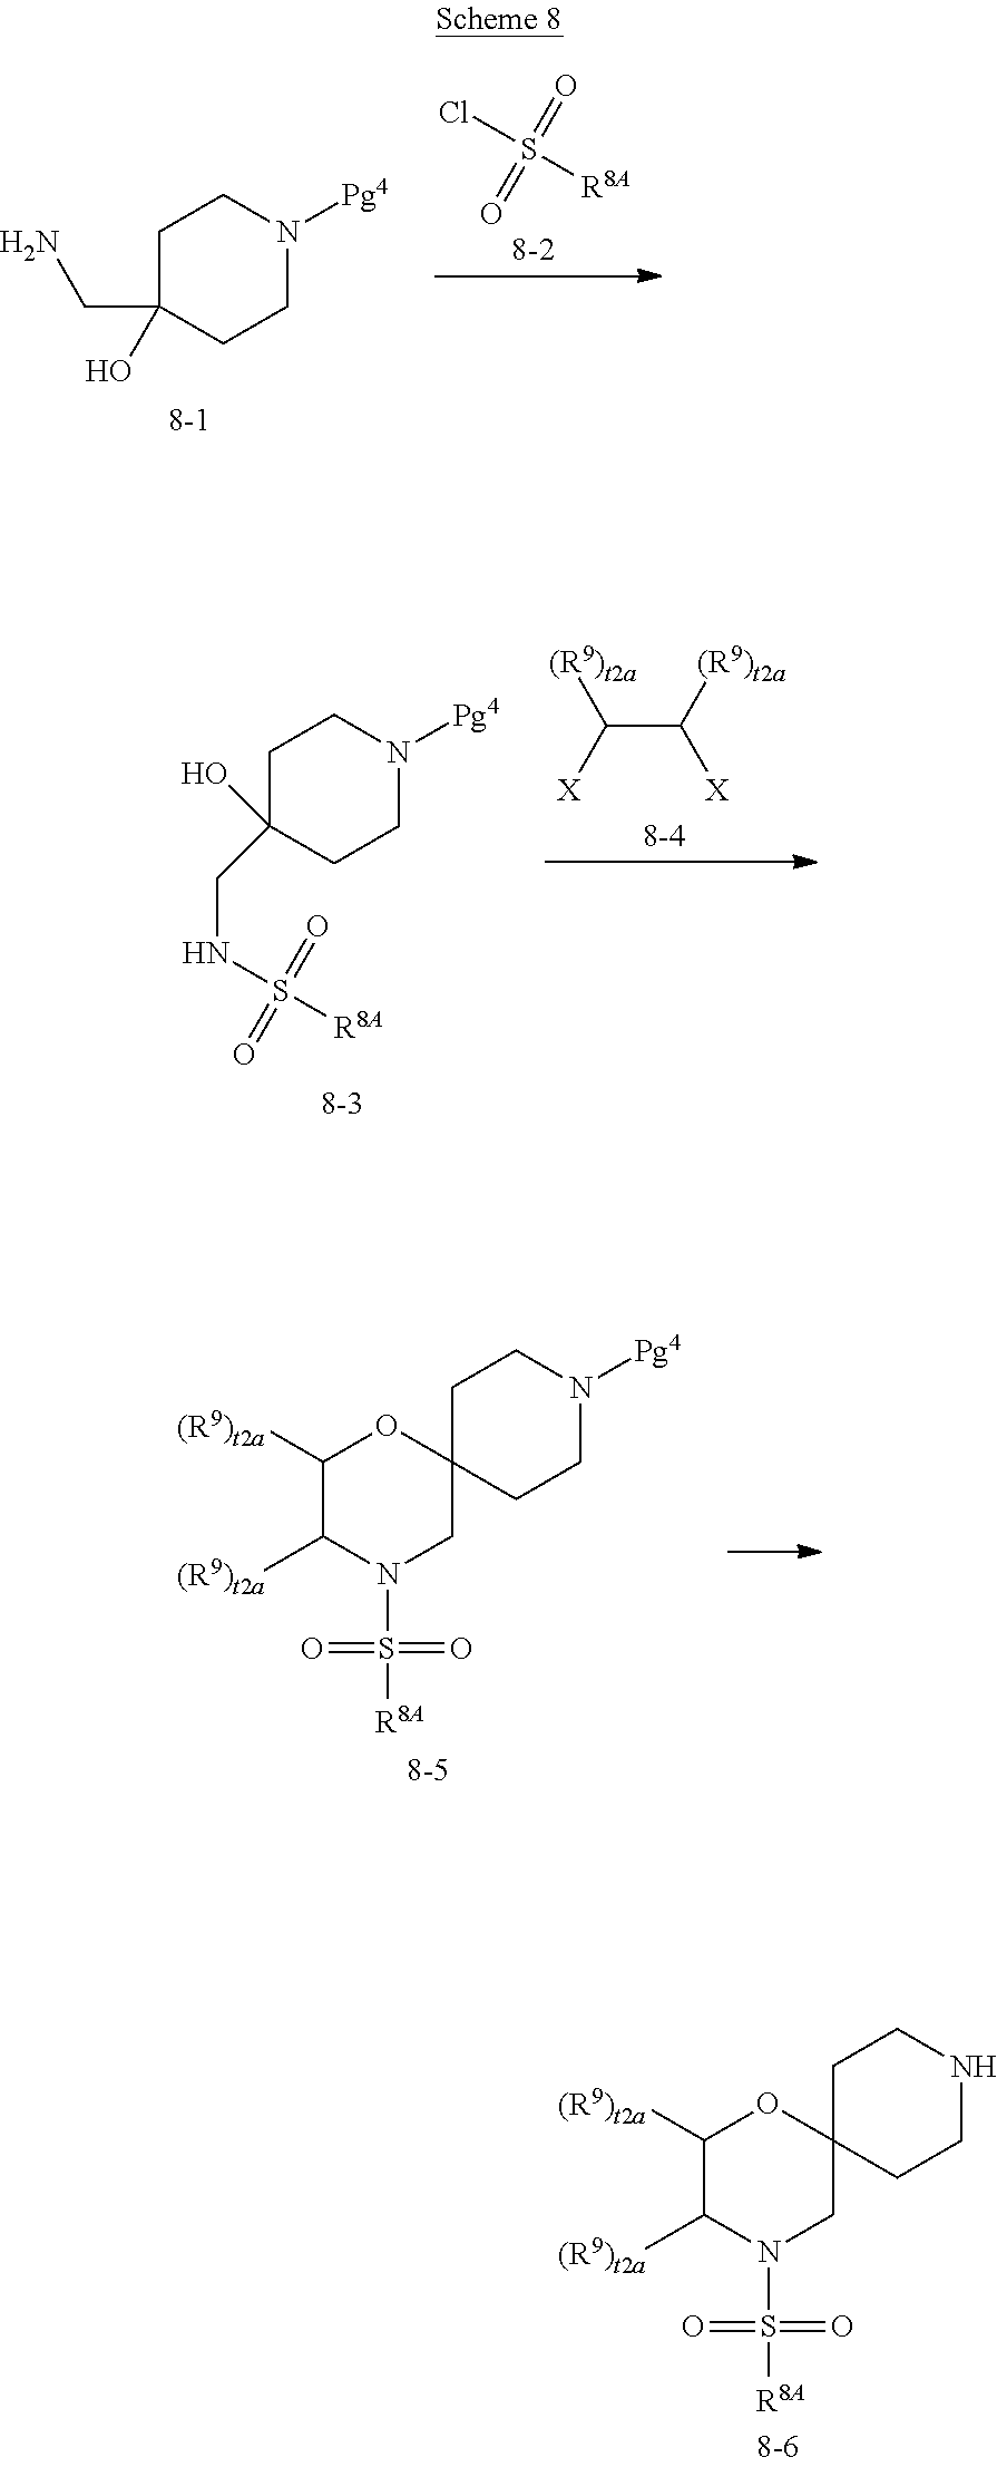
O=S(=O)(Cl)[R8A].C1C(O)(CN)CCN([Pg4])C1.C(C([X])[(R9)t2a])([(R9)t2a])[X].C1C(O)(CNS([R8A])(=O)=O)CCN([Pg4])C1.C1C2(CCN([Pg4])C1)OC([(R9)t2a])C([(R9)t2a])N(S(=O)(=O)[R8A])C2.C1C2(CCNC1)OC([(R9)t2a])C([(R9)t2a])N(S(=O)(=O)[R8A])C2
